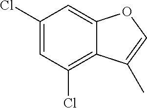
C1(Cl)=CC(Cl)=C2C(=C1)OC=C2C
